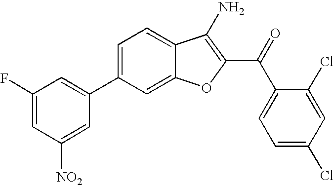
C1(F)=CC([NO2])=CC(C2=CC=C3C(=C2)OC(C(C2=CC=C(Cl)C=C2Cl)=O)=C3N)=C1
